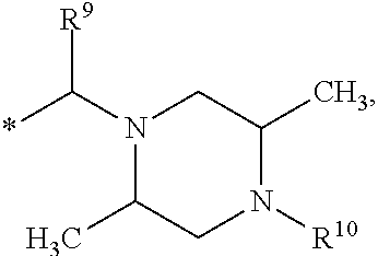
N1(C(*)[R9])C(C)CN([R10])C(C)C1
